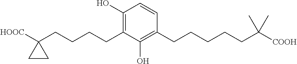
C1(O)=C(CCCCC2([HOOC])CC2)C(O)=C(CCCCCC([COOH])(C)C)C=C1
